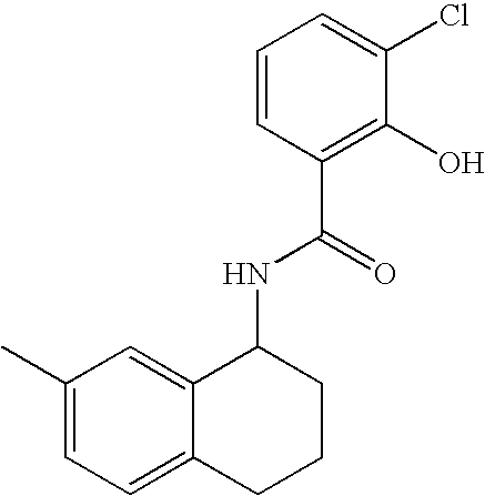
C12=CC(C)=CC=C1CCCC2NC(=O)C1=C(O)C(Cl)=CC=C1
